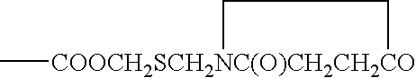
C[COOCH2SCH2NC(O)CH2CH2CO]1CC1
